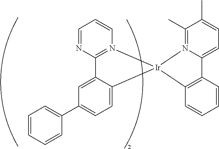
C12=N(C=CC=N1)[Ir]1(C3=CC=C(C4=CC=CC=C4)C=C23)C2=C(C3=CC=C(C)C(C)=N31)C=CC=C2
